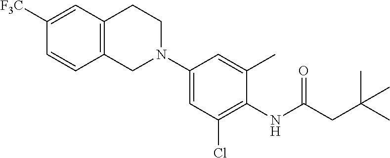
C1([F3C])=CC2=C(C=C1)CN(C1=CC(Cl)=C(NC(=O)CC(C)(C)C)C(C)=C1)CC2
